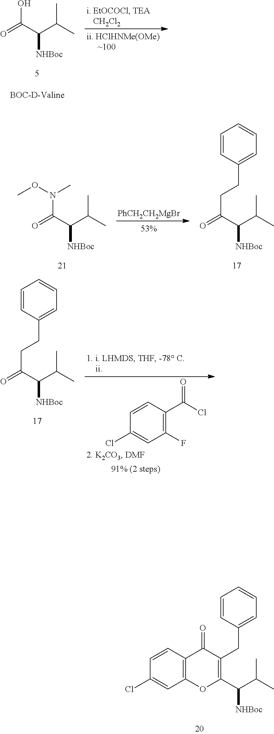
O=C(C(C(C)C)[NHBoc])O.O=C(C(C(C)C)[NHBoc])N(OC)C.[PhCH2CH2MgBr].O=C(C(C(C)C)[NHBoc])CCC1=CC=CC=C1.O=C(C(C(C)C)[NHBoc])CCC1=CC=CC=C1.C1(F)=C(C(Cl)=O)C=CC(Cl)=C1.C12=C(C=CC(Cl)=C1)C(=O)C(CC1=CC=CC=C1)=C(C([NHBoc])C(C)C)O2
